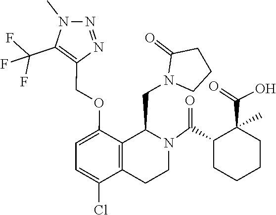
C1CN(CC2C3=C(C(Cl)=CC=C3OCC3=C(C(F)(F)F)N(C)N=N3)CCN2C(=O)C2CCCCC2(C(=O)O)C)C(=O)C1
